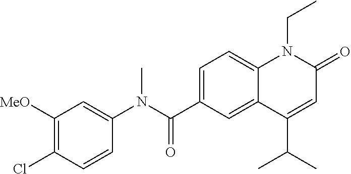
C1(N(C(C2=CC=C3C(=C2)C(C(C)C)=CC(=O)N3CC)=O)C)=CC([MeO])=C(Cl)C=C1
